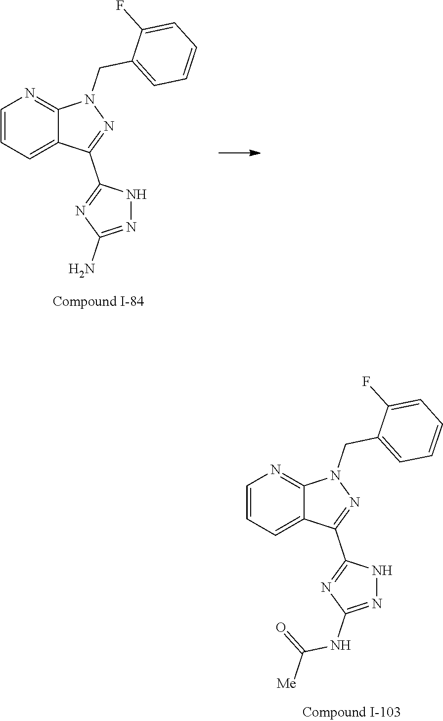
C1(CN2N=C(C3=NC(N)=NN3)C3=CC=CN=C23)=CC=CC=C1F.N1(CC2=CC=CC=C2F)N=C(C2=NC(NC(=O)[Me])=NN2)C2=CC=CN=C12
